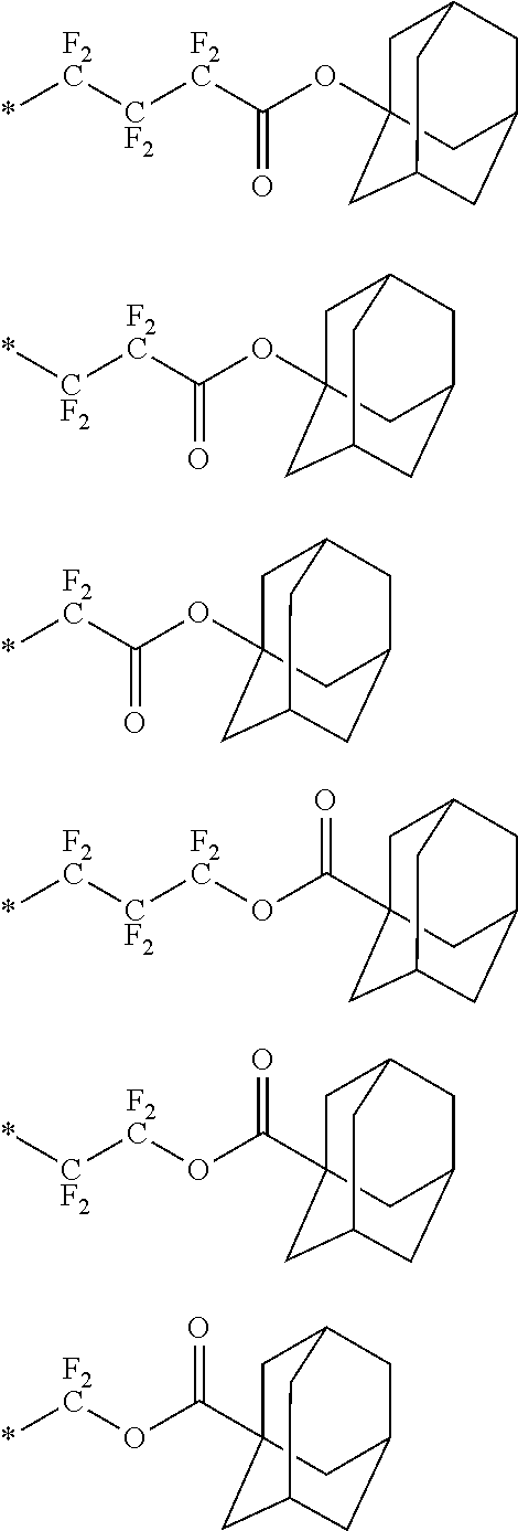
*[F2C][CF2][F2C]C(OC12CC3CC(CC(C1)C3)C2)=O.*[CF2][F2C]C(OC12CC3CC(CC(C1)C3)C2)=O.*[F2C]C(OC12CC3CC(CC(C1)C3)C2)=O.*[F2C][CF2][F2C]OC(C12CC3CC(CC(C1)C3)C2)=O.*[CF2][F2C]OC(C12CC3CC(CC(C1)C3)C2)=O.[F2C](OC(C12CC3CC(CC(C1)C3)C2)=O)*
